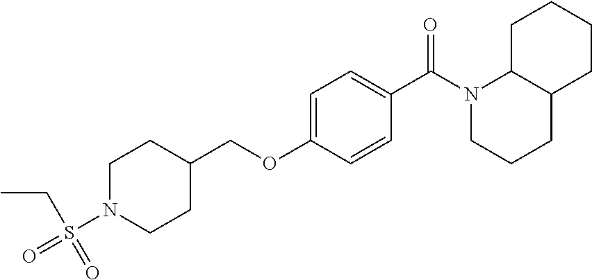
C(S(=O)(N1CCC(COC2=CC=C(C(N3CCCC4C3CCCC4)=O)C=C2)CC1)=O)C
